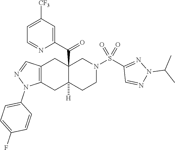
C12=C(CC3([H])C(C(C4=CC([CF3])=CC=N4)=O)(C1)CN(S(C1=NN(C(C)C)N=C1)(=O)=O)CC3)N(C1=CC=C(F)C=C1)N=C2
